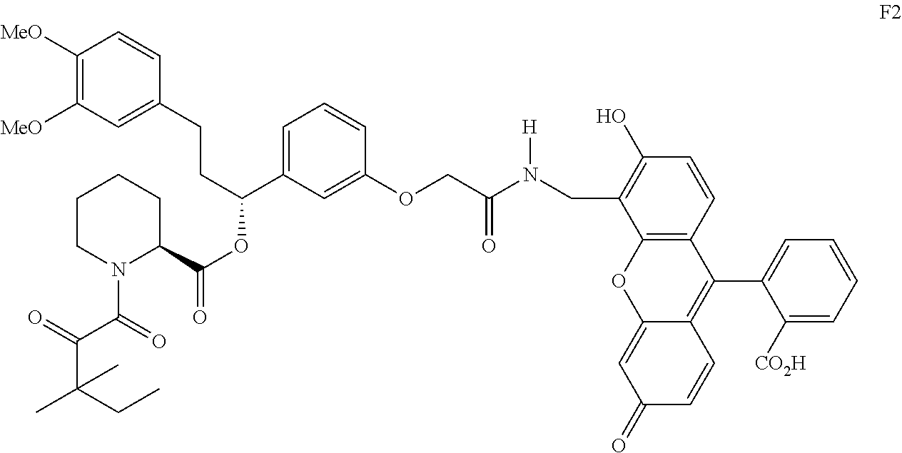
C1([MeO])=C([MeO])C=C(CCC(C2=CC=CC(OCC(=O)N([H])CC3=C(O)C=CC4=C3OC3=CC(=O)C=CC3=C4C3=CC=CC=C3[CO2H])=C2)OC(C2CCCCN2C(C(C(C)(CC)C)=O)=O)=O)C=C1
